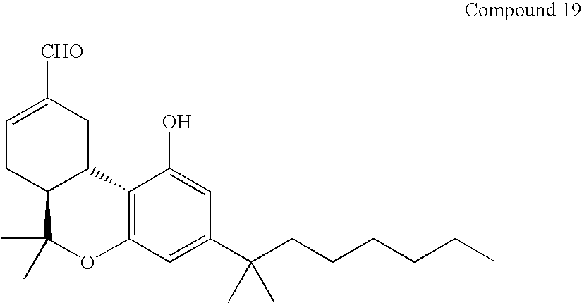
C1=C([CHO])CC2C(C1)C(C)(C)OC1=C2C(O)=CC(C(CCCCCC)(C)C)=C1
